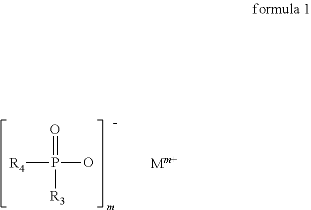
[R4]P(=O)([R3])O
